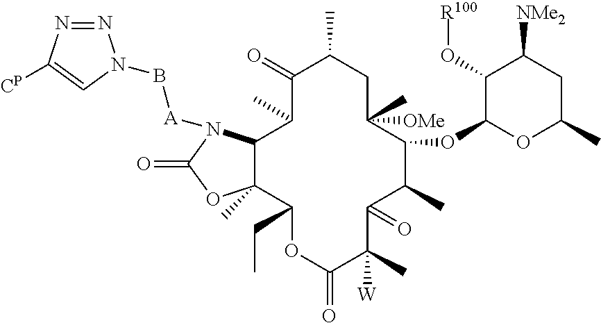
C12C(C)(C(CC)OC(=O)C(C)([W])C(=O)C(C)C(OC3C(O[R100])C([NMe2])CC(C)O3)C([OMe])(C)CC(C)C(=O)C1C)OC(=O)N2[A]BN1N=NC([CP])=C1
